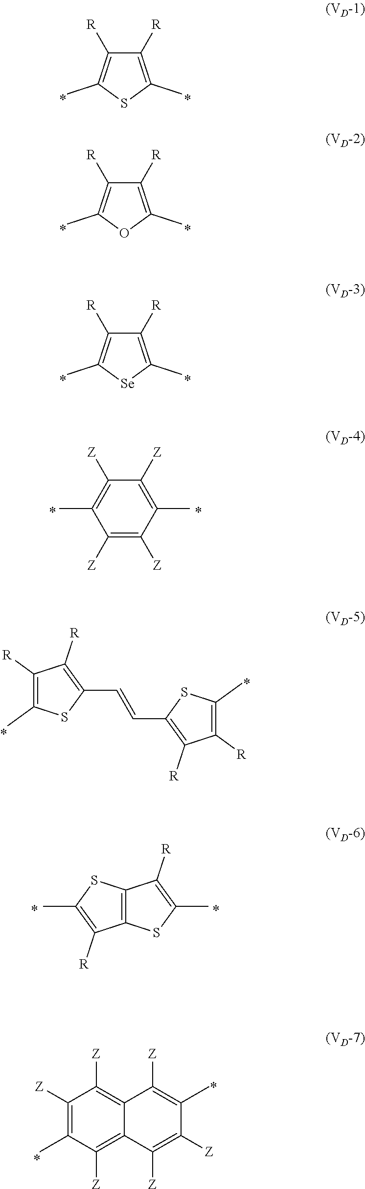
C1([R])=C(C)SC(C)=C1[R].C1([R])=C(C)OC(C)=C1[R].C1([R])=C(C)[Se]C(C)=C1[R].C1([R])=C(C)SC(C=CC2=C([R])C([R])=C(C)S2)=C1[R].C12=C(SC(C)=C1[R])C([R])=C(C)S2.C1([Z])=C(C)C([Z])=C2C(=C1[Z])C([Z])=C(C)C([Z])=C2[Z].C1([Z])=C(C)C([Z])=C([Z])C(C)=C1[Z]
